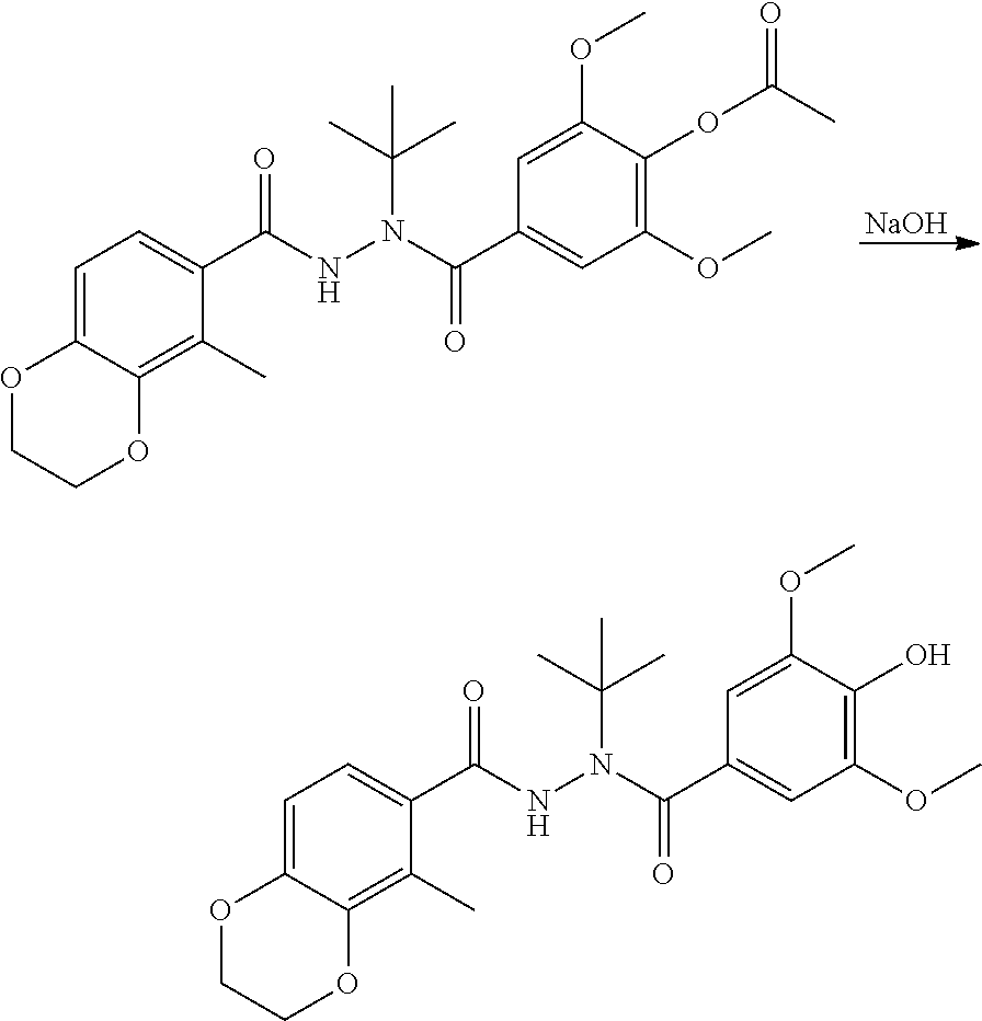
[NaOH].C1=C2C(=C(C)C(C(NN(C(C3=CC(OC)=C(OC(C)=O)C(OC)=C3)=O)C(C)(C)C)=O)=C1)OCCO2.C1=C2C(=C(C)C(C(NN(C(C3=CC(OC)=C(O)C(OC)=C3)=O)C(C)(C)C)=O)=C1)OCCO2
